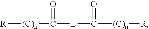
[R][(C)n]C([L]C([(C)n][R])=O)=O
